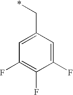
C1(C*)=CC(F)=C(F)C(F)=C1
